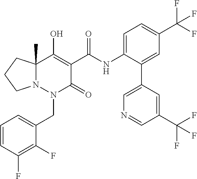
C1=CC(F)=C(F)C(CN2C(=O)C(C(=O)NC3=CC=C(C(F)(F)F)C=C3C3=CN=CC(C(F)(F)F)=C3)=C(O)C3(C)N2CCC3)=C1
